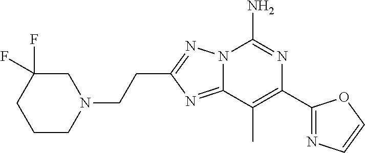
C12=NC(CCN3CC(F)(F)CCC3)=NN1C(N)=NC(C1=NC=CO1)=C2C
